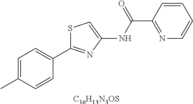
C1=C(C)C=CC(C2=NC(NC(C3=NC=CC=C3)=O)=CS2)=C1.[C16H13N3OS]
